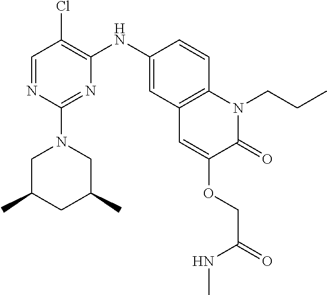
C1=NC(N2CC(C)CC(C)C2)=NC(NC2=CC3=C(C=C2)N(CCC)C(=O)C(OCC(NC)=O)=C3)=C1Cl
